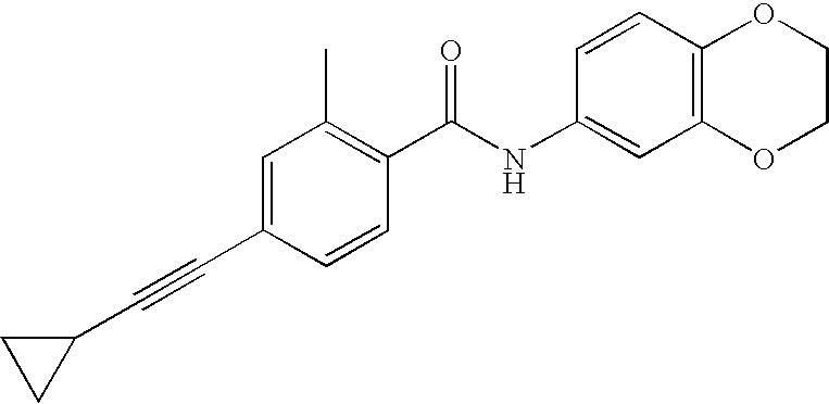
C1(C#CC2CC2)=CC(C)=C(C(NC2=CC3=C(C=C2)OCCO3)=O)C=C1
